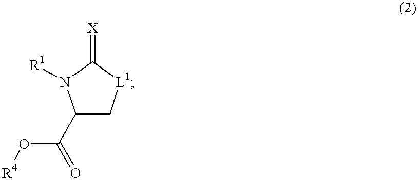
C1(C(O[R4])=O)C[L1]C(=[X])N1[R1]
